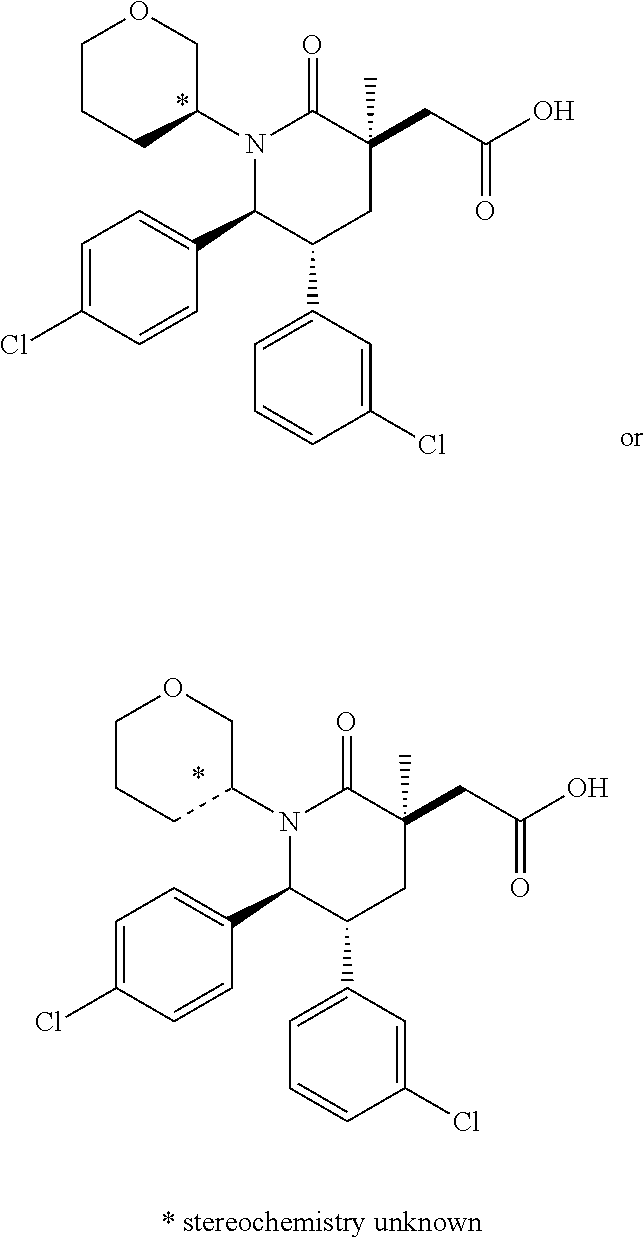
N1(C2COCCC2)C(C2=CC=C(Cl)C=C2)C(C2=CC=CC(Cl)=C2)CC(CC(O)=O)(C)C1=O.N1(C2COCCC2)C(C2=CC=C(Cl)C=C2)C(C2=CC=CC(Cl)=C2)CC(CC(O)=O)(C)C1=O
